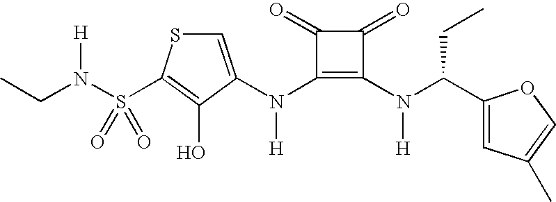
C1=C(N(C2=C(N(C(C3=CC(C)=CO3)CC)[H])C(=O)C2=O)[H])C(O)=C(S(N(CC)[H])(=O)=O)S1
